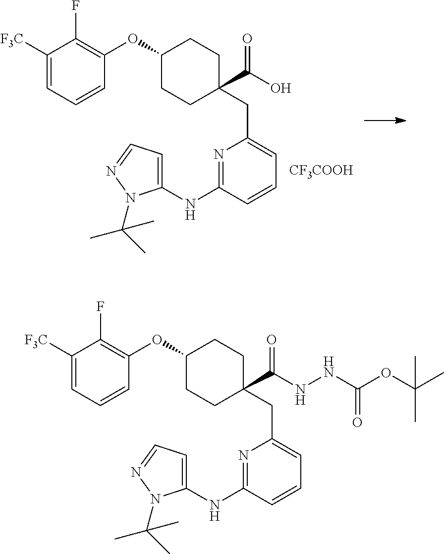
C1(OC2=C(F)C([F3C])=CC=C2)CCC(C(NNC(OC(C)(C)C)=O)=O)(CC2=CC=CC(NC3=CC=NN3C(C)(C)C)=N2)CC1.C1(OC2=C(F)C([F3C])=CC=C2)CCC(C(O)=O)(CC2=CC=CC(NC3=CC=NN3C(C)(C)C)=N2)CC1.[CF3COOH]
